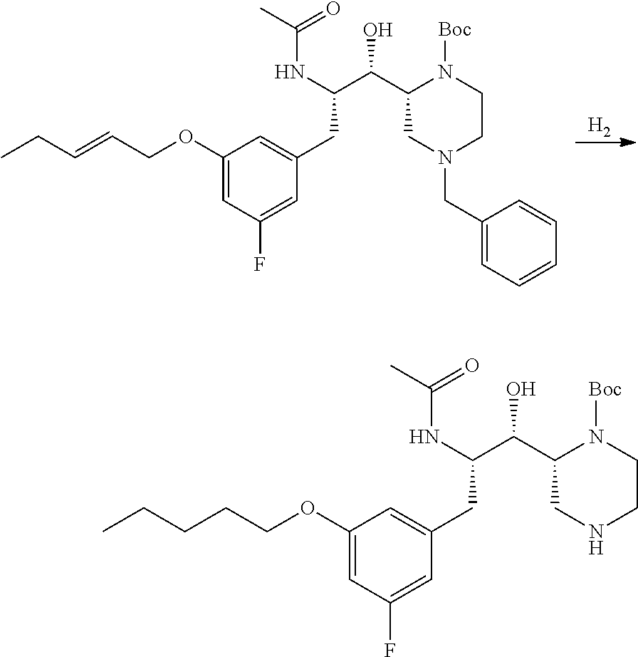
[H2].C1(OCC=CCC)=CC(F)=CC(CC(C(C2CN(CC3=CC=CC=C3)CCN2[Boc])O)NC(C)=O)=C1.C1(OCCCCC)=CC(F)=CC(CC(C(C2CNCCN2[Boc])O)NC(C)=O)=C1
